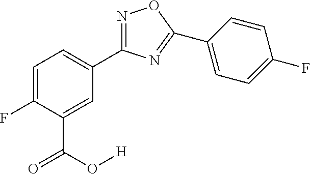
C1=C(F)C(C(O[H])=O)=CC(C2=NOC(C3=CC=C(F)C=C3)=N2)=C1
